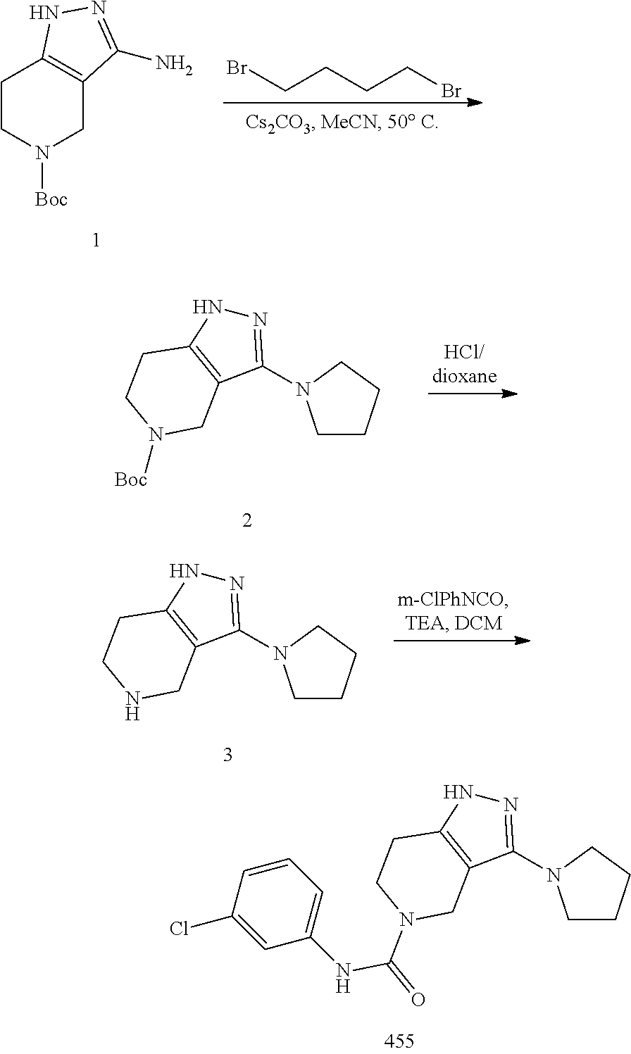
C12=C(CCN([Boc])C1)NN=C2N.BrCCCCBr.N1=C(N2CCCC2)C2=C(N1)CCN([Boc])C2.N1=C(N2CCCC2)C2=C(N1)CCNC2.N1=C(N2CCCC2)C2=C(N1)CCN(C(=O)NC1=CC=CC(Cl)=C1)C2
